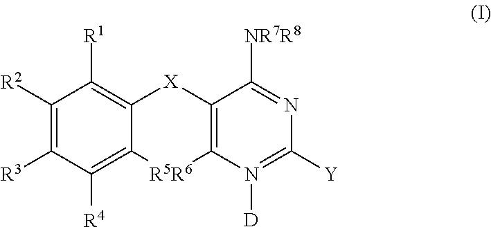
[R1]C1=C2C(=C([R4])C([R3])=C1[R2])[R5R6]C1=C([X]2)C([NR7R8])=NC([Y])=N1[D]
